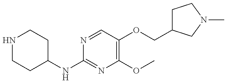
N1CCC(NC2=NC(OC)=C(OCC3CCN(C)C3)C=N2)CC1
